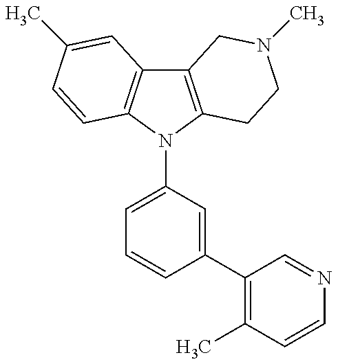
C12=C(N(C3=CC=CC(C4=C(C)C=CN=C4)=C3)C3=C1C=C(C)C=C3)CCN(C)C2
